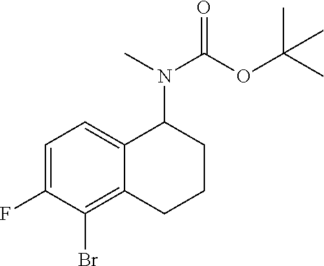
C1=C(F)C(Br)=C2C(=C1)C(N(C)C(OC(C)(C)C)=O)CCC2
